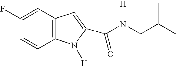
C12=C(C=CC(F)=C1)N([H])C(C(N(CC(C)C)[H])=O)=C2
